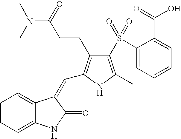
C1=CC=C2C(=C1)C(=CC1=C(CCC(N(C)C)=O)C(S(C3=CC=CC=C3C(O)=O)(=O)=O)=C(C)N1)C(=O)N2
